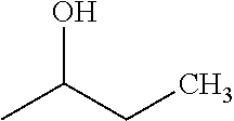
CC(CC)O
